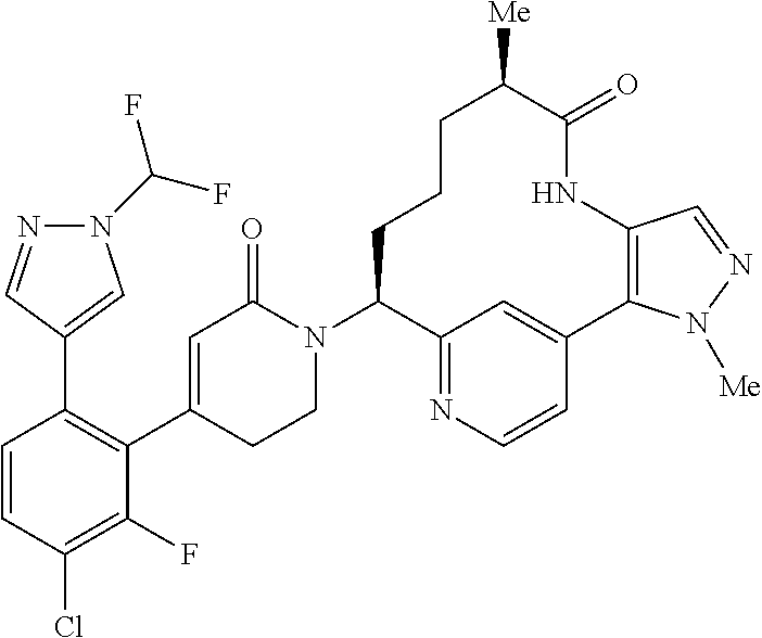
C1=CC(Cl)=C(F)C(C2=CC(=O)N(C3C4=NC=CC(=C4)C4=C(NC(=O)C([Me])CCC3)C=NN4[Me])CC2)=C1C1=CN(C(F)F)N=C1
